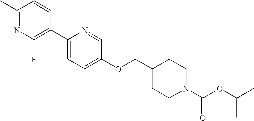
C1(C)=NC(F)=C(C2=CC=C(OCC3CCN(C(OC(C)C)=O)CC3)C=N2)C=C1
